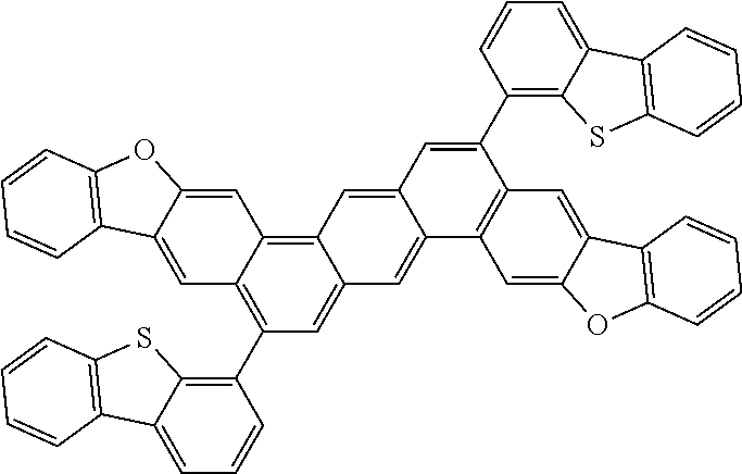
C1=C2C(=CC3=C4C(=CC(C5=C6C(=CC=C5)C5=C(S6)C=CC=C5)=C13)C=C1C(=C4)C=C(C3=C4C(=CC=C3)C3=C(S4)C=CC=C3)C3=C1C=C1C(=C3)C3=C(O1)C=CC=C3)OC1=C2C=CC=C1
